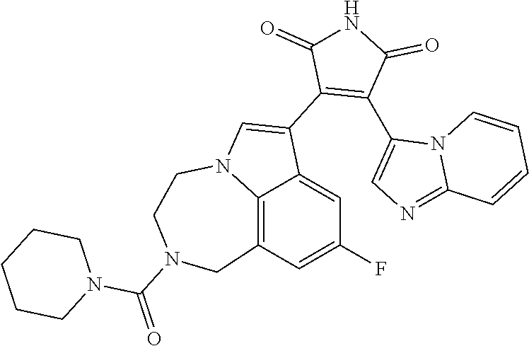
C12=C3C=C(F)C=C1C(C1=C(C4=CN=C5N4C=CC=C5)C(=O)NC1=O)=CN2CCN(C(=O)N1CCCCC1)C3
